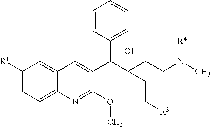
C1([R1])=CC=C2C(=C1)C=C(C(C(CCN(C)[R4])(O)CC[R3])C1=CC=CC=C1)C(OC)=N2
